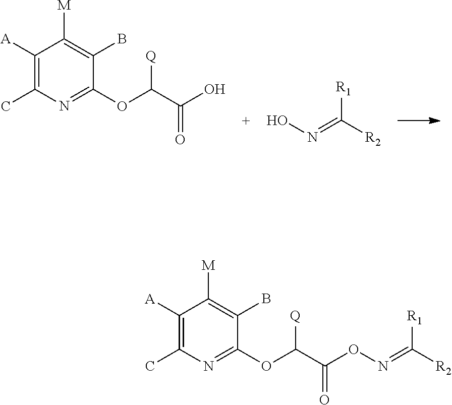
C(=NO)([R1])[R2].C(C(=O)O)(OC1=NC(C)=C([A])C([M])=C1B)[Q].[R1]C(=NOC(C(OC1=NC(C)=C([A])C([M])=C1B)[Q])=O)[R2]
